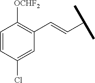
C1=CC(Cl)=CC(C=CC(C)C)=C1[OCHF2]
